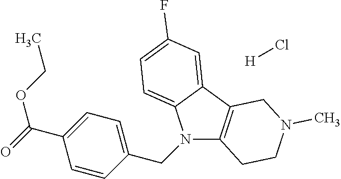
N1(CC2=CC=C(C(=O)OCC)C=C2)C2=C(C3=CC(F)=CC=C13)CN(C)CC2.[H]Cl
